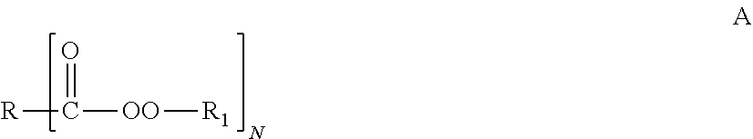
[R]C(=O)[OO][R1]
